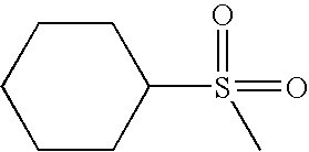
C1(S(=O)(C)=O)CCCCC1
